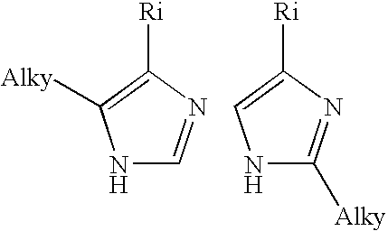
N1C=NC([Ri])=C1[Alky].N1C([Alky])=NC([Ri])=C1
